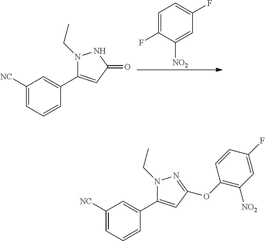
C1=C(F)C([NO2])=CC(F)=C1.C1([NC])=CC=CC(C2=CC(=O)NN2CC)=C1.C1([NC])=CC=CC(C2=CC(OC3=C([NO2])C=C(F)C=C3)=NN2CC)=C1
